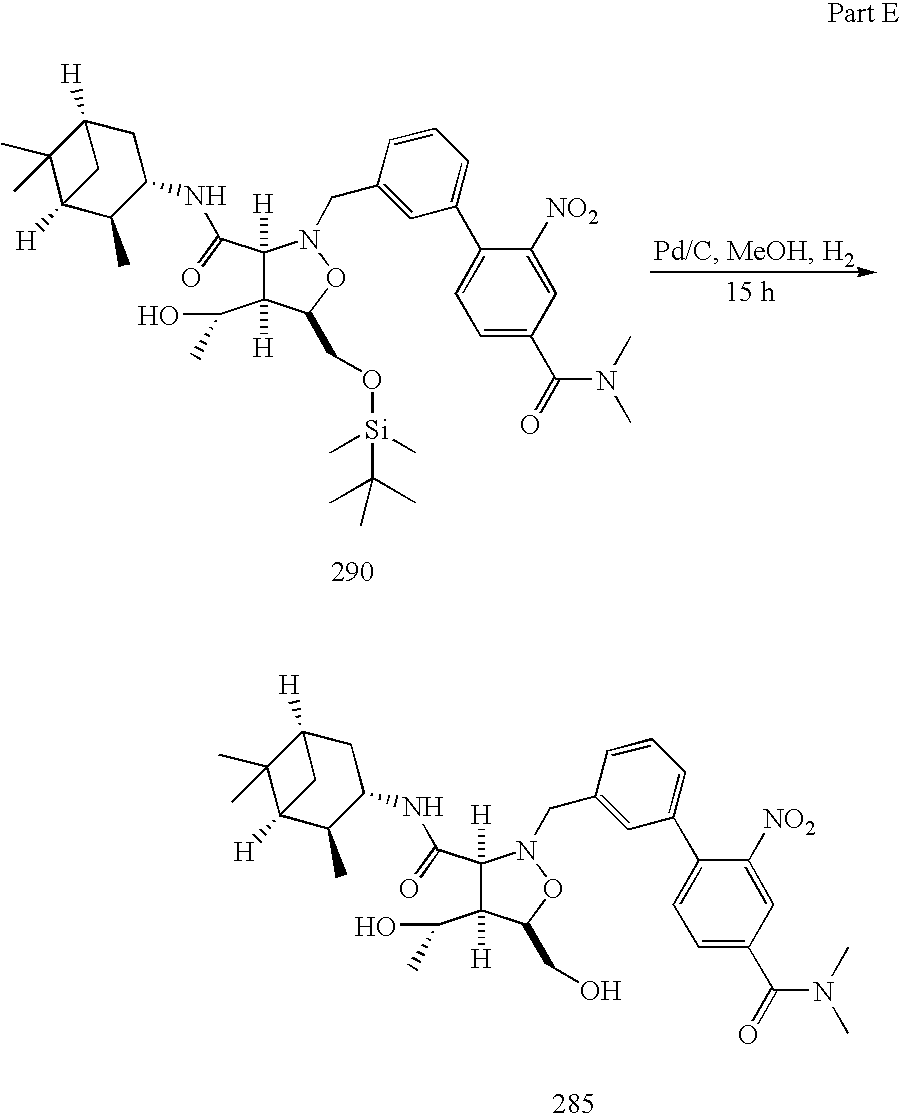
C1([H])(C(=O)NC2CC3([H])C(C)(C)C([H])(C2C)C3)C([H])(C(C)O)C(CO[Si](C)(C)C(C)(C)C)ON1CC1=CC(C2=CC=C(C(N(C)C)=O)C=C2[NO2])=CC=C1.C1([H])(C(=O)NC2CC3([H])C(C)(C)C([H])(C2C)C3)C([H])(C(C)O)C(CO)ON1CC1=CC(C2=CC=C(C(N(C)C)=O)C=C2[NO2])=CC=C1
